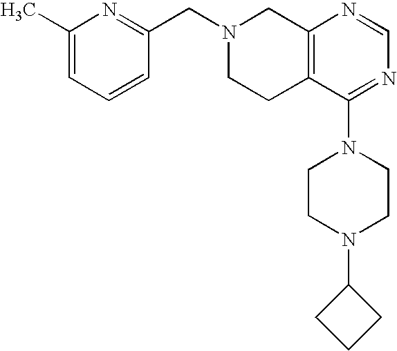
C1(CN2CCC3=C(C2)N=CN=C3N2CCN(C3CCC3)CC2)=NC(C)=CC=C1
